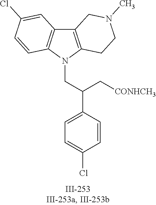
N1(CC(C2=CC=C(Cl)C=C2)C[CONHCH3])C2=C(C3=C1C=CC(Cl)=C3)CN(C)CC2
